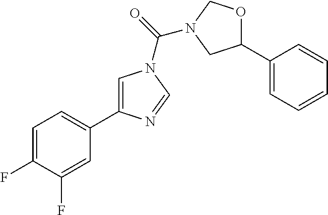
C1=C(F)C(F)=CC(C2=CN(C(=O)N3COC(C4=CC=CC=C4)C3)C=N2)=C1
